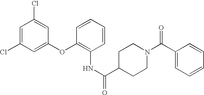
N(C1=C(OC2=CC(Cl)=CC(Cl)=C2)C=CC=C1)C(=O)C1CCN(C(C2=CC=CC=C2)=O)CC1
